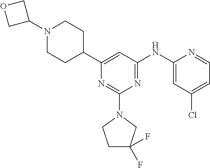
N1=C(N2CCC(F)(F)C2)N=C(NC2=CC(Cl)=CC=N2)C=C1C1CCN(C2COC2)CC1
